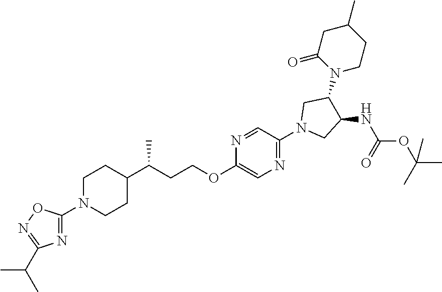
C1N(C2=NC(C(C)C)=NO2)CCC(C(CCOC2=CN=C(N3CC(NC(OC(C)(C)C)=O)C(N4CCC(C)CC4=O)C3)C=N2)C)C1
